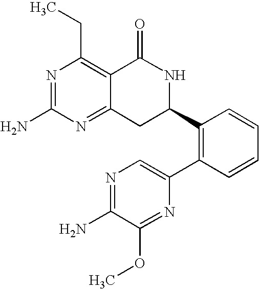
C12=NC(N)=NC(CC)=C1C(=O)NC(C1=C(C3=CN=C(N)C(OC)=N3)C=CC=C1)C2
